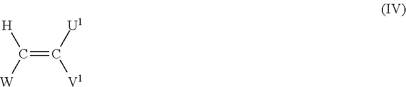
C(=C([U1])[V1])([W])[H]
